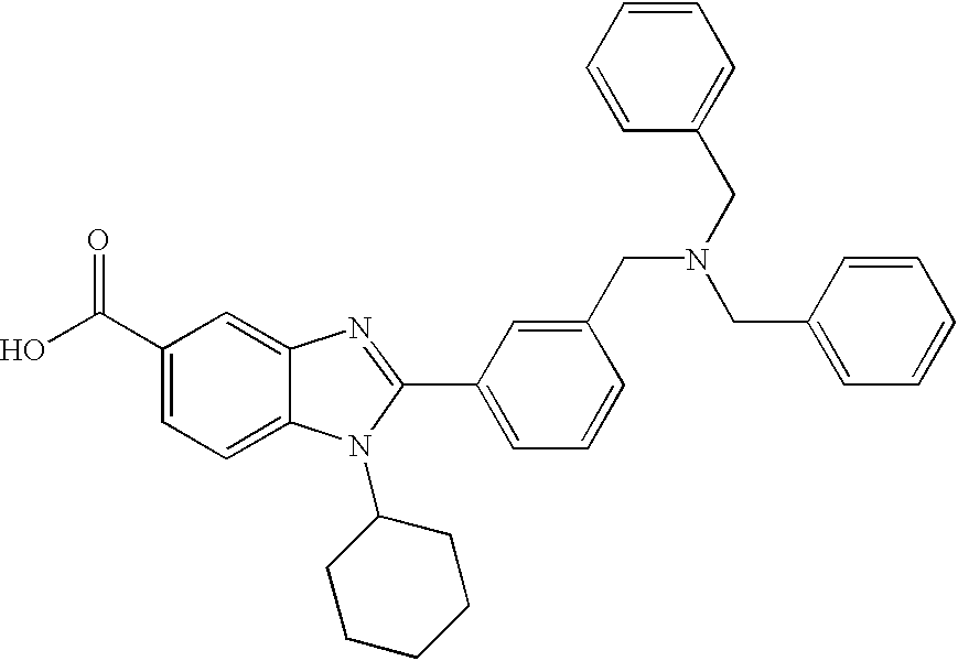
OC(C1=CC=C2C(=C1)N=C(C1=CC=CC(CN(CC3=CC=CC=C3)CC3=CC=CC=C3)=C1)N2C1CCCCC1)=O
